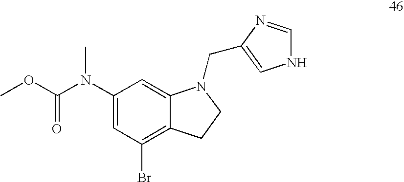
C1(N(C(=O)OC)C)=CC(Br)=C2C(=C1)N(CC1=CNC=N1)CC2
